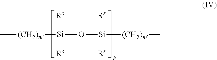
C[(CH2)m][Si](O[Si]([(CH2)m]C)([Rs])[Rs])([Rs])[Rs]
